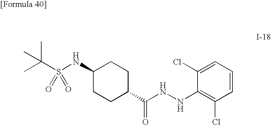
C1(NS(C(C)(C)C)(=O)=O)CCC(C(NNC2=C(Cl)C=CC=C2Cl)=O)CC1
